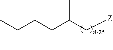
C(C(C[Z])C)(CCC)C
